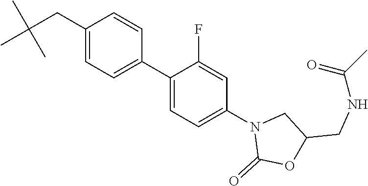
CC(CC1=CC=C(C2=CC=C(N3C(=O)OC(CNC(C)=O)C3)C=C2F)C=C1)(C)C
